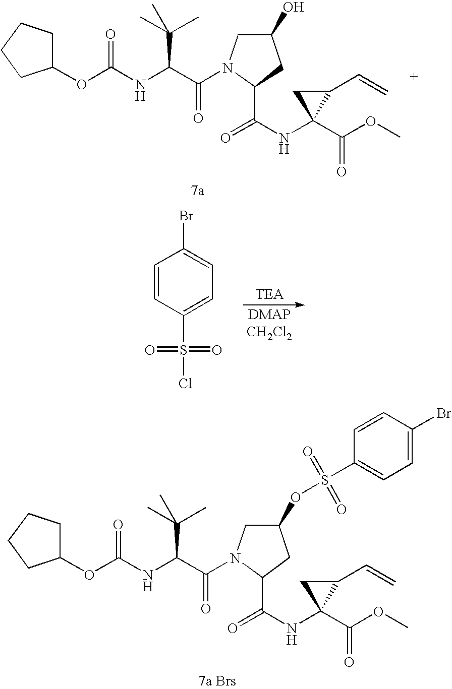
C(C(NC(OC1CCCC1)=O)C(C)(C)C)(=O)N1CC(O)CC1C(NC1(C(OC)=O)C(C=C)C1)=O.C1=CC(S(Cl)(=O)=O)=CC=C1Br.C(C(NC(OC1CCCC1)=O)C(C)(C)C)(=O)N1CC(OS(=O)(=O)C2=CC=C(Br)C=C2)CC1C(NC1(C(OC)=O)C(C=C)C1)=O
